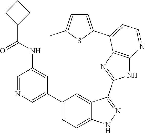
C1=NC=C(C2=CC=C3C(=C2)C(C2=NC4=C(N2)N=CC=C4C2=CC=C(C)S2)=NN3)C=C1NC(=O)C1CCC1
